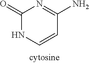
C1(=O)NC=CC(N)=N1
